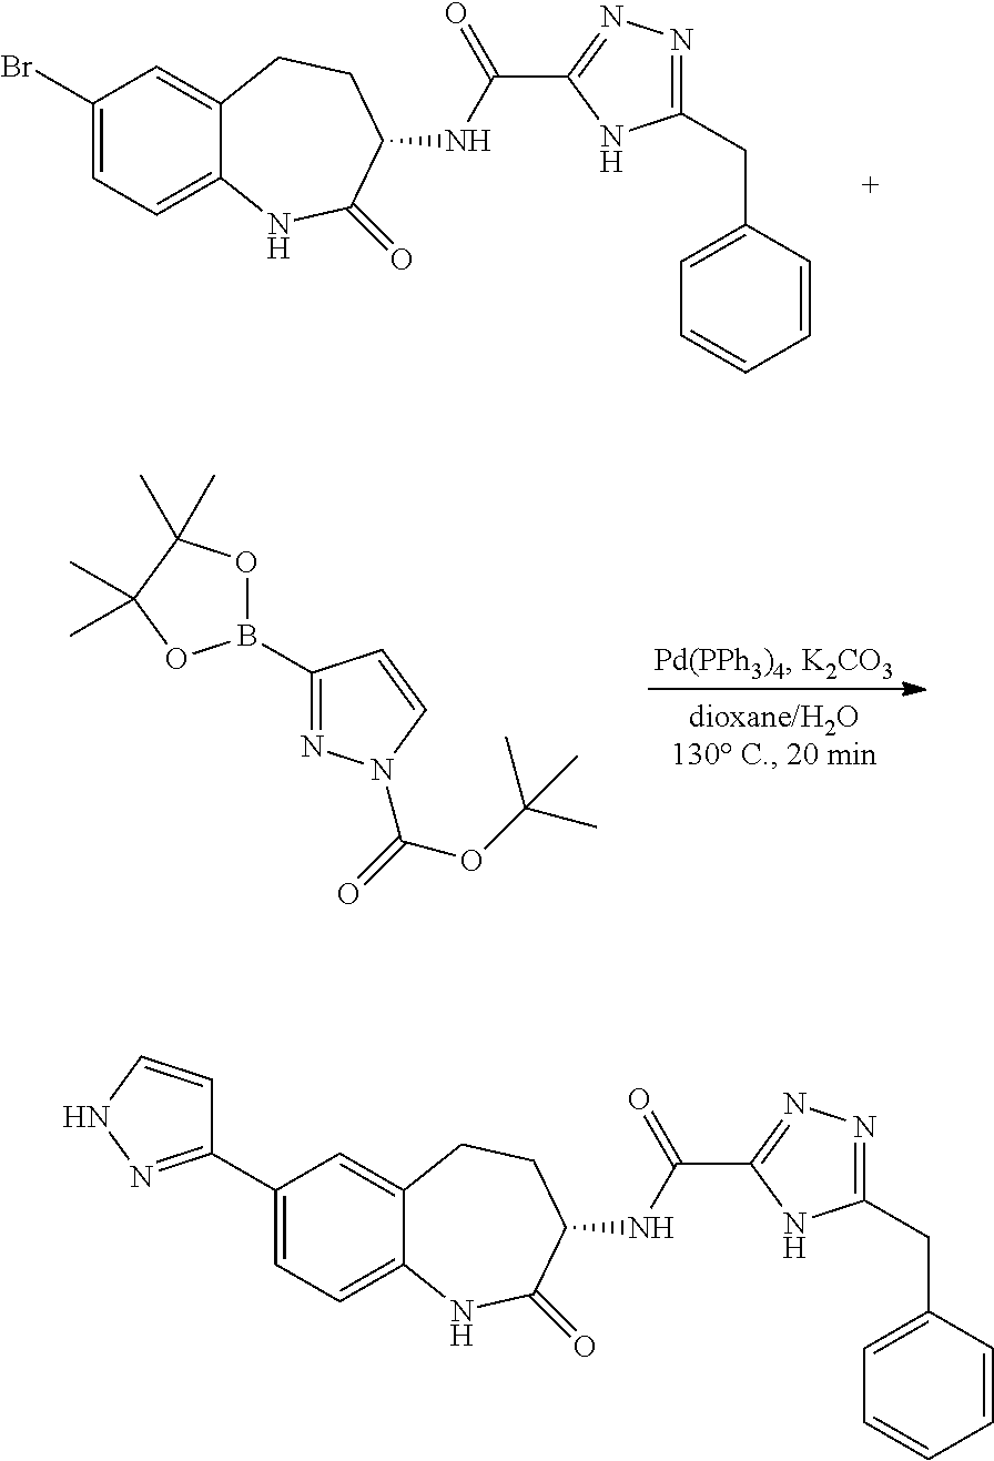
C1(Br)=CC=C2C(=C1)CCC(NC(=O)C1=NN=C(CC3=CC=CC=C3)N1)C(=O)N2.C1(B2OC(C)(C)C(C)(C)O2)=NN(C(=O)OC(C)(C)C)C=C1.C1(C2=NNC=C2)=CC=C2C(=C1)CCC(NC(=O)C1=NN=C(CC3=CC=CC=C3)N1)C(=O)N2
